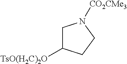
C1C([TsO(H2C)2O])CCN1[CO2CMe3]
